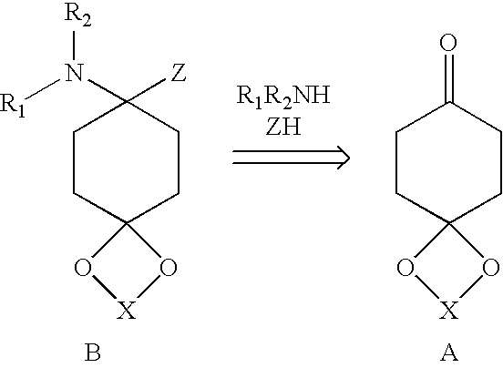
[R1R2NHZH].C1CC2(CCC1=O)O[X]O2.C1CC2(CCC1([Z])N([R1])[R2])O[X]O2.B
